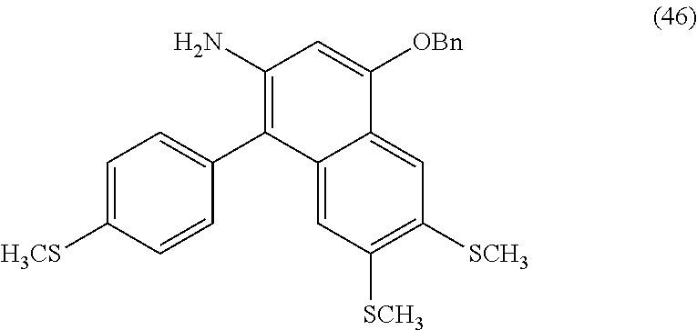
C12=CC([SCH3])=C([SCH3])C=C1C([OBn])=CC(N)=C2C1=CC=C([H3CS])C=C1
